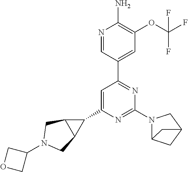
N1=CC(C2=NC(N3C4CC(C3)C4)=NC(C3C4C3CN(C3COC3)C4)=C2)=CC(OC(F)(F)F)=C1N
